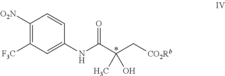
C1([O2N])=C([F3C])C=C(NC(C(C[CO2Rb])(C)O)=O)C=C1
